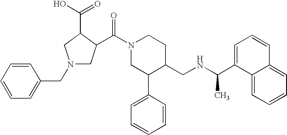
C(N1CC(C2=CC=CC=C2)C(CNC(C2=CC=CC3=CC=CC=C23)C)CC1)(=O)C1CN(CC2=CC=CC=C2)CC1C(O)=O
